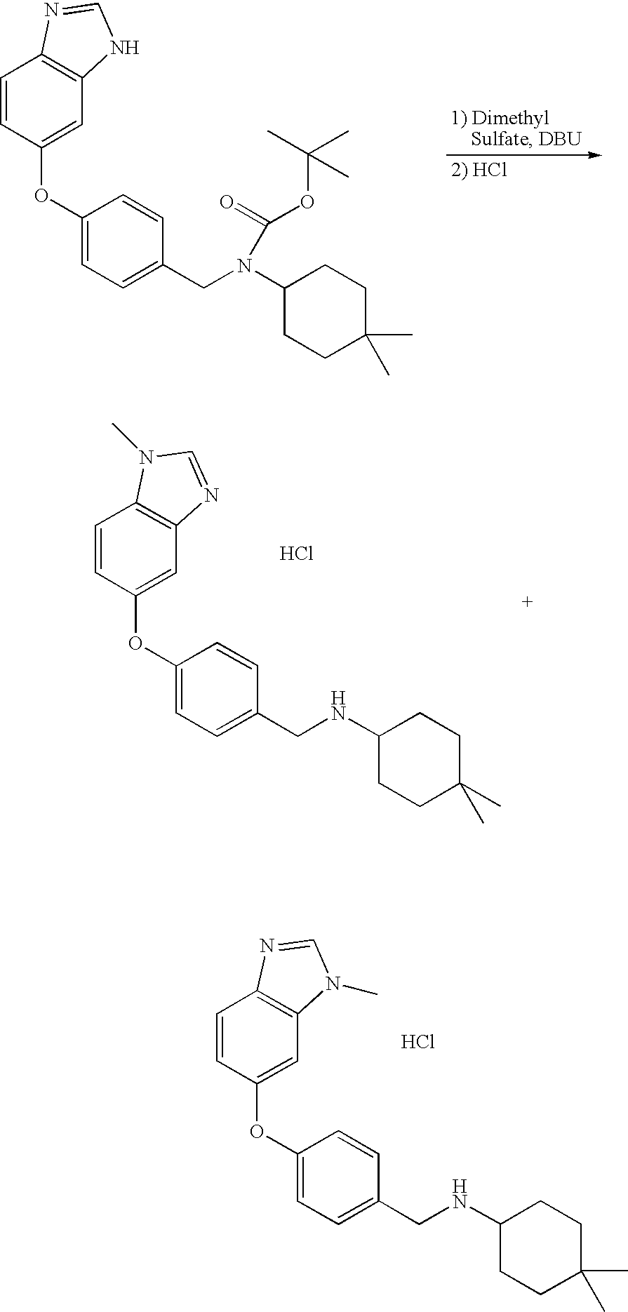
C1=CC(OC2=CC=C(CN(C3CCC(C)(C)CC3)C(=O)OC(C)(C)C)C=C2)=CC2=C1N=CN2.C1=CC(OC2=CC=C(CNC3CCC(C)(C)CC3)C=C2)=CC2=C1N(C)C=N2.Cl.C1=CC(OC2=CC=C(CNC3CCC(C)(C)CC3)C=C2)=CC2=C1N=CN2C.Cl
